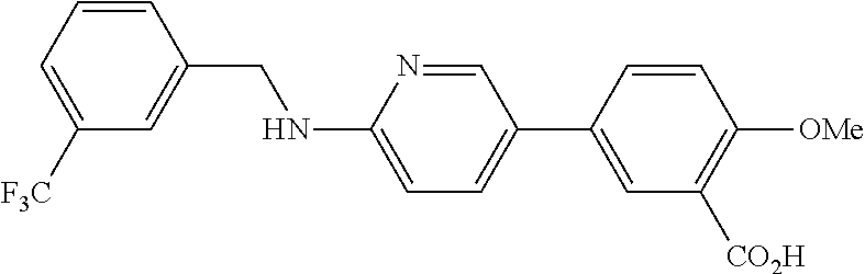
C1=CC(CNC2=CC=C(C3=CC([CO2H])=C([OMe])C=C3)C=N2)=CC([F3C])=C1
